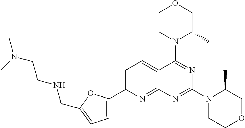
C1=C(C2=CC=C(CNCCN(C)C)O2)N=C2C(=C1)C(N1C(C)COCC1)=NC(N1CCOCC1C)=N2
